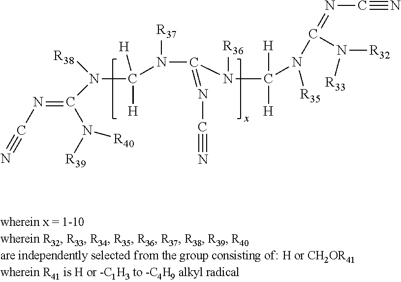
N(=C(N([R40])[R39])N([R38])C([H])([H])N(C(N([R36])C([H])([H])N(C(=NC#N)N([R32])[R33])[R35])=NC#N)[R37])C#N
